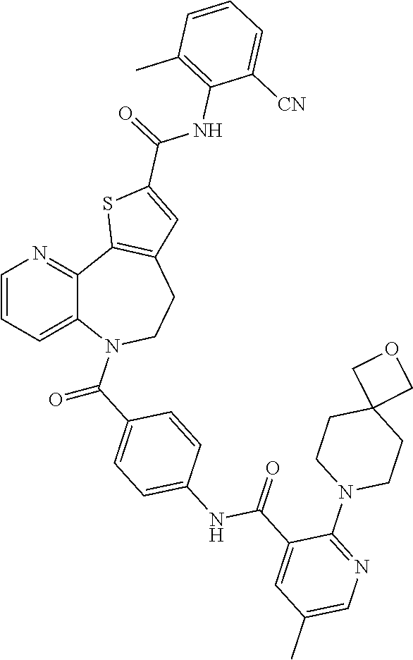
C(=O)(C1=CC=C(NC(=O)C2=CC(C)=CN=C2N2CCC3(CC2)COC3)C=C1)N1C2=CC=CN=C2C2=C(CC1)C=C(C(NC1=C(C)C=CC=C1[CN])=O)S2
